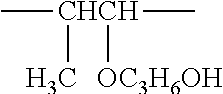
C[CHCH](C)([OC3H6OH])C
